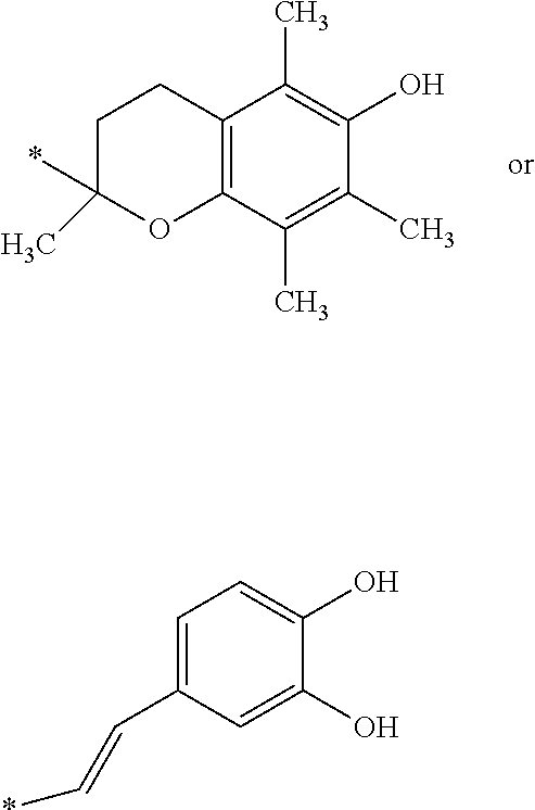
C12=C(C(C)=C(C)C(O)=C1C)OC(*)(C)CC2.C1=C(C=C*)C=C(O)C(O)=C1
